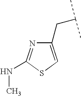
C1(CC(C)C)=CSC(NC)=N1
